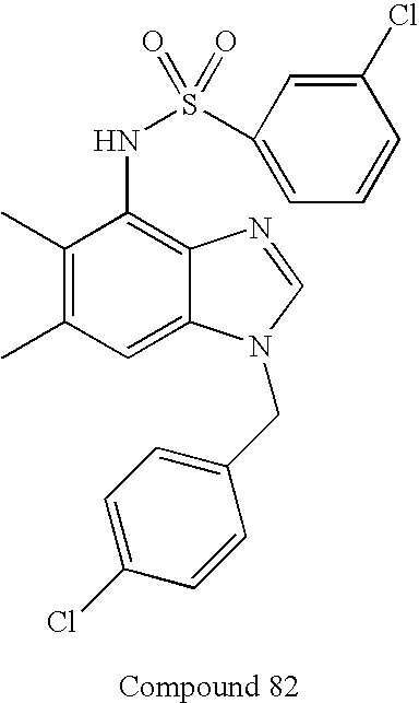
C1(C)=C(C)C=C2C(=C1NS(=O)(C1=CC=CC(Cl)=C1)=O)N=CN2CC1=CC=C(Cl)C=C1
